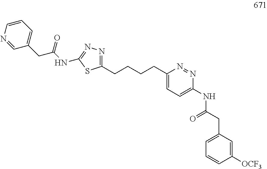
N1=C(CCCCC2=CC=C(NC(CC3=CC=CC([OCF3])=C3)=O)N=N2)SC(NC(=O)CC2=CC=CN=C2)=N1
